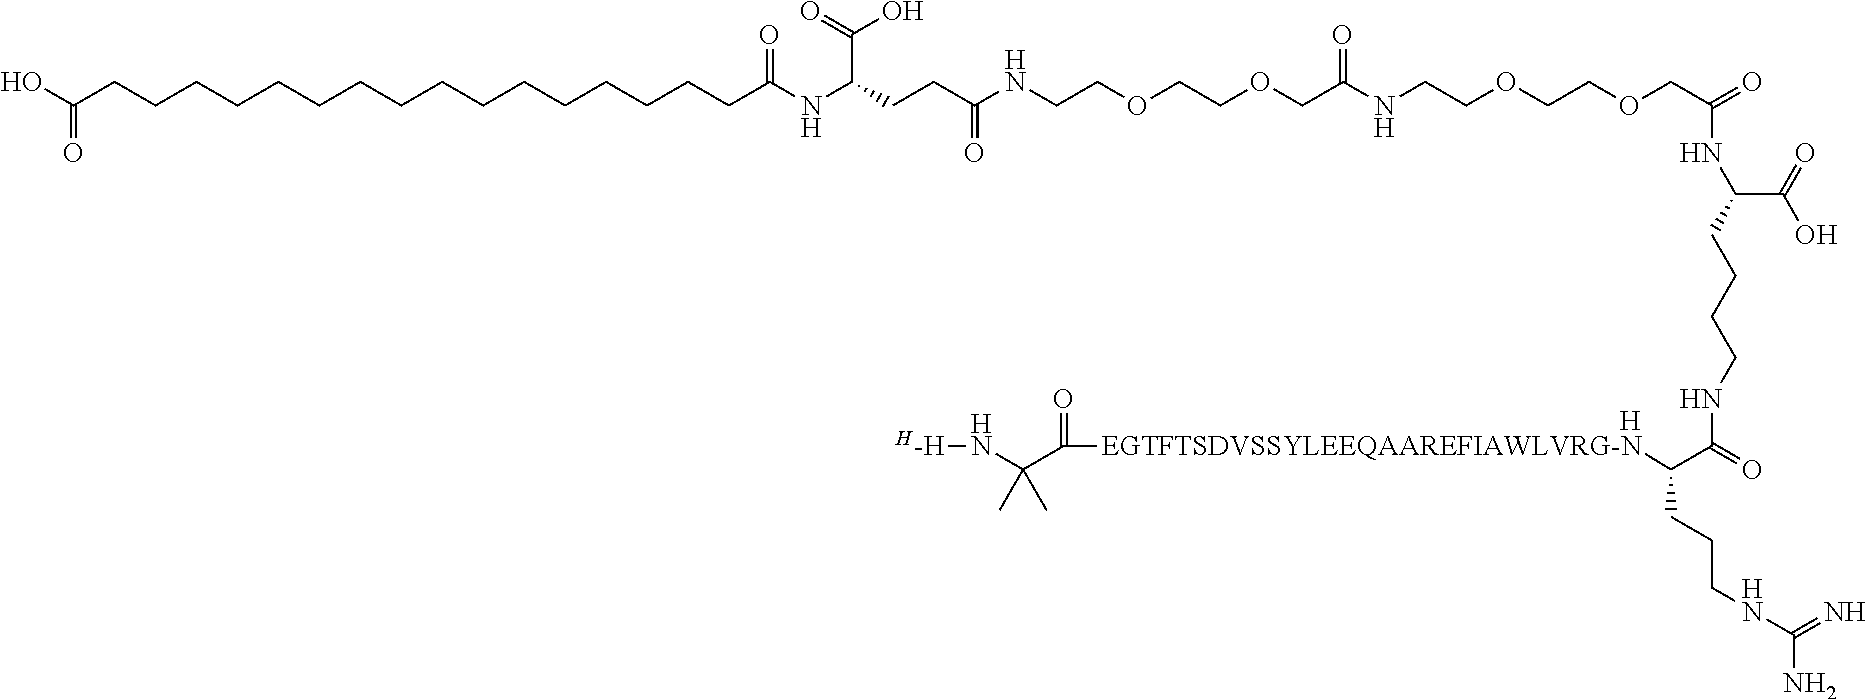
C(=O)(O)CCCCCCCCCCCCCCCCC(NC(CCC(NCCOCCOCC(NCCOCCOCC(NC(CCCCNC(C([EGTFTSDVSSYLEEQAAREFIAWLVRG-N]C(C(N[H-H])(C)C)=O)CCCNC(=N)N)=O)C(O)=O)=O)=O)=O)C(=O)O)=O.[H]
